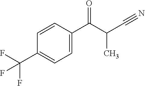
C1=CC(C(=O)C(C)C#N)=CC=C1C(F)(F)F
